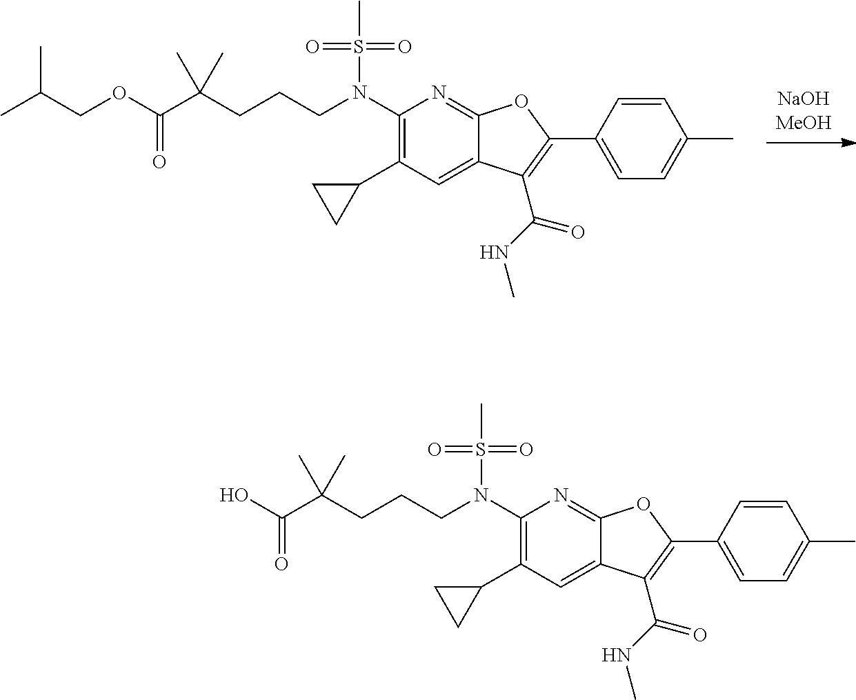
CS(=O)(=O)N(C1=C(C2CC2)C=C2C(=N1)OC(C1=CC=C(C)C=C1)=C2C(=O)NC)CCCC(C(OCC(C)C)=O)(C)C.CS(=O)(=O)N(C1=C(C2CC2)C=C2C(=N1)OC(C1=CC=C(C)C=C1)=C2C(=O)NC)CCCC(C(O)=O)(C)C
